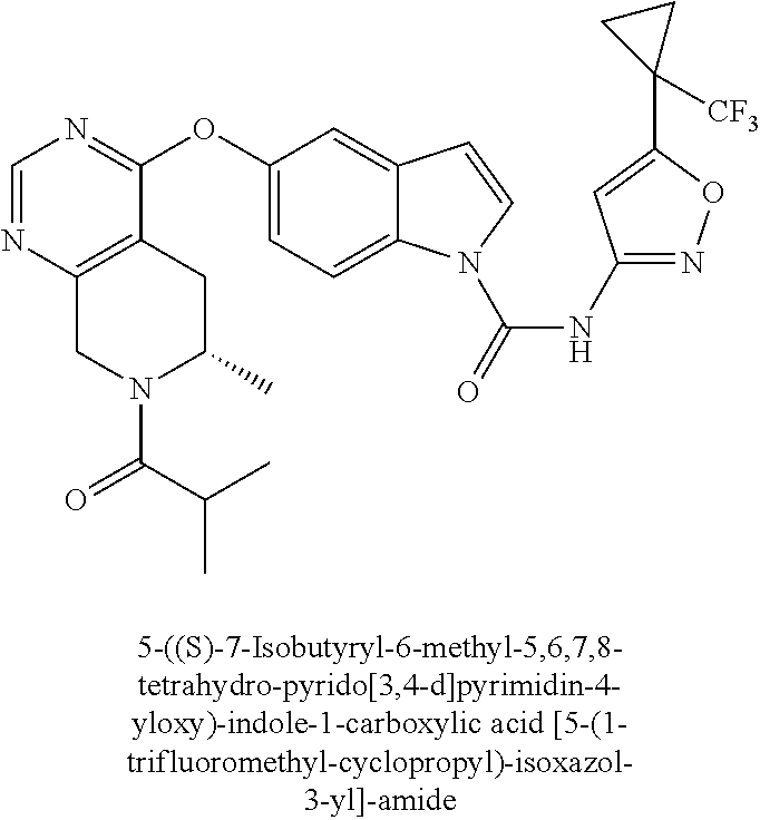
C1(OC2=CC=C3C(=C2)C=CN3C(=O)NC2=NOC(C3([CF3])CC3)=C2)=NC=NC2=C1CC(C)N(C(C(C)C)=O)C2
